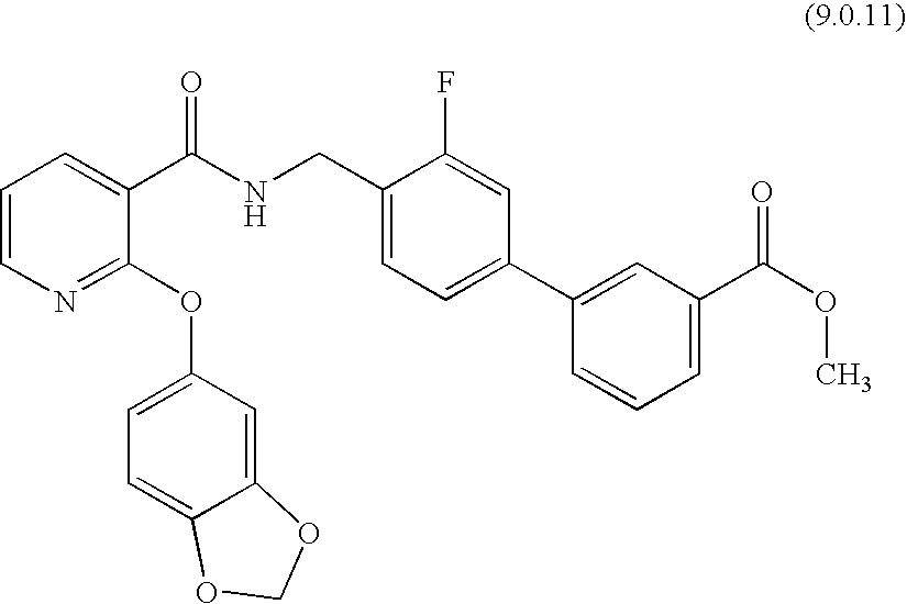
C1(CNC(C2=CC=CN=C2OC2=CC=C3C(=C2)OCO3)=O)=CC=C(C2=CC(C(OC)=O)=CC=C2)C=C1F
